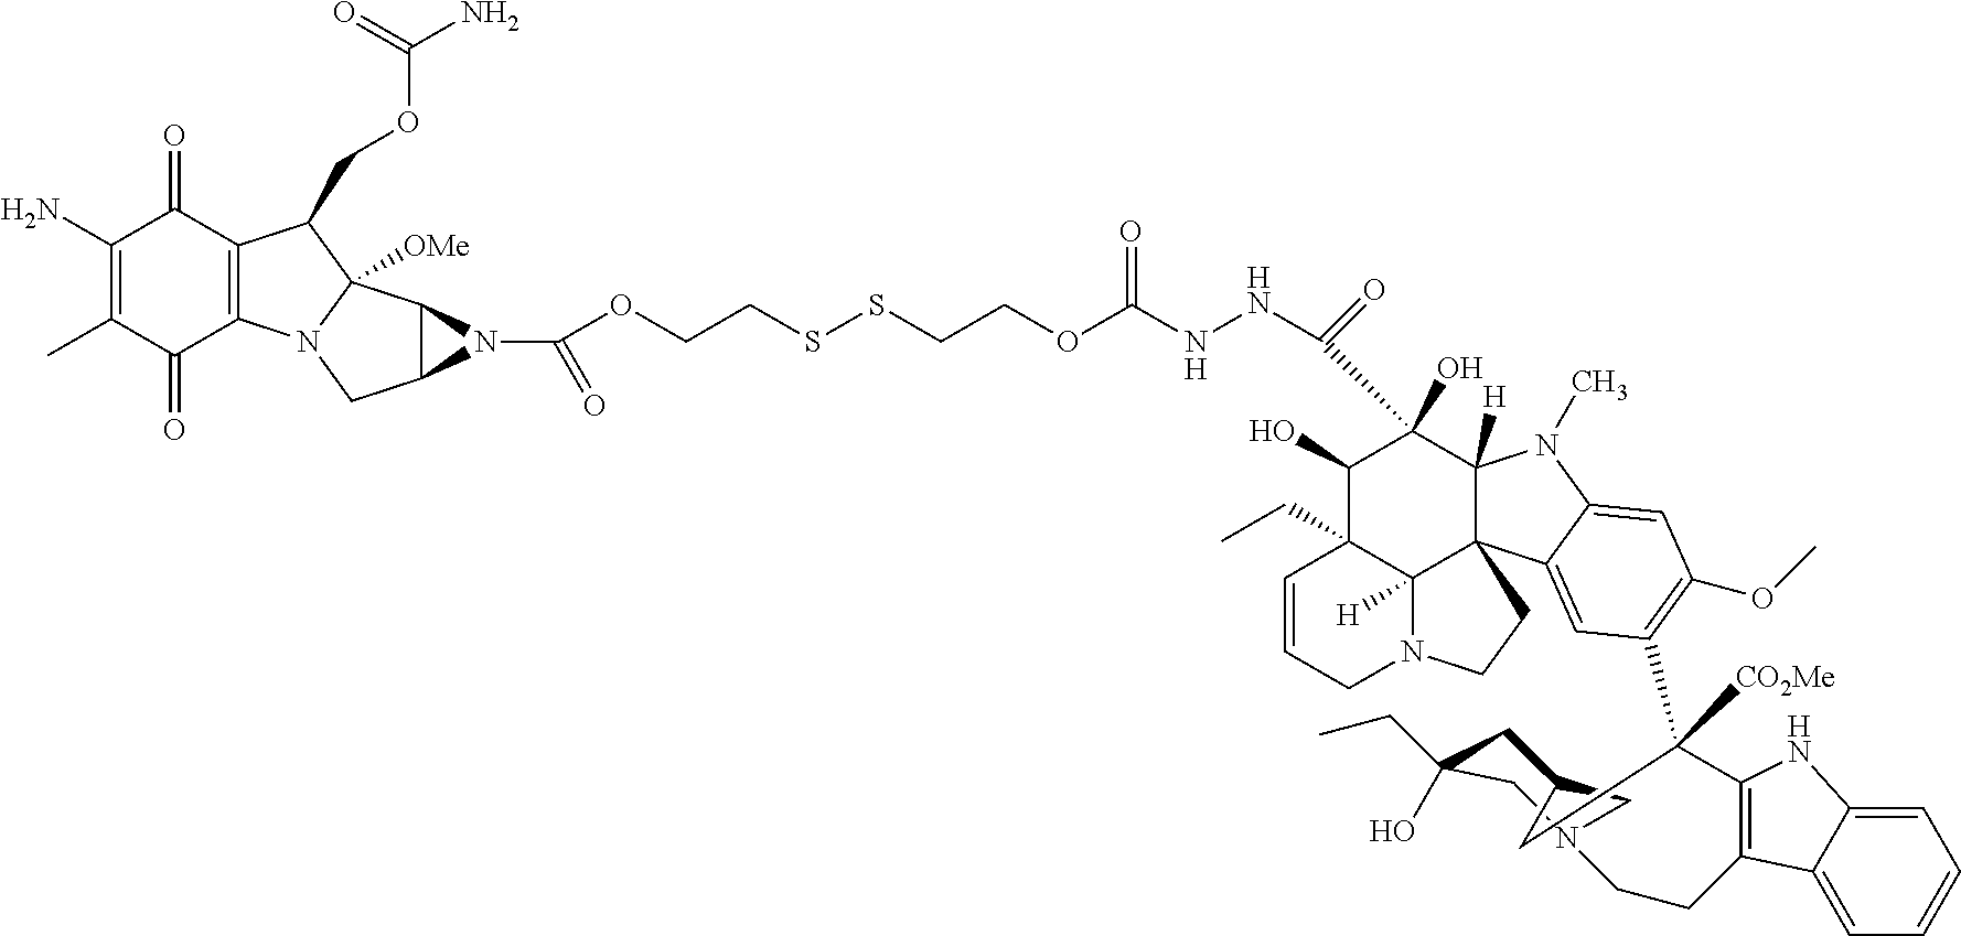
C1(N)=C(C)C(=O)C2=C(C1=O)C(COC(=O)N)C1([OMe])N2CC2C1N2C(=O)OCCSSCCOC(NNC(C1(O)C(O)C2(CC)C3([H])C4(C1([H])N(C)C1=CC(OC)=C(C5([CO2Me])C6=C(C7=CC=CC=C7N6)CCN6CC(CC(CC)(O)C6)C5)C=C41)CCN3CC=C2)=O)=O
